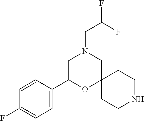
C1C(C2=CC=C(F)C=C2)OC2(CN1CC(F)F)CCNCC2
